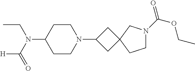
C1CC(N(C([H])=O)CC)CCN1C1CC2(C1)CN(C(=O)OCC)CC2
